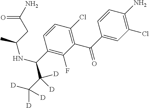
C1(Cl)=C(N)C=CC(C(=O)C2=C(Cl)C=CC(C(C(C([D])([D])[D])([D])[D])NC(C)CC(N)=O)=C2F)=C1
